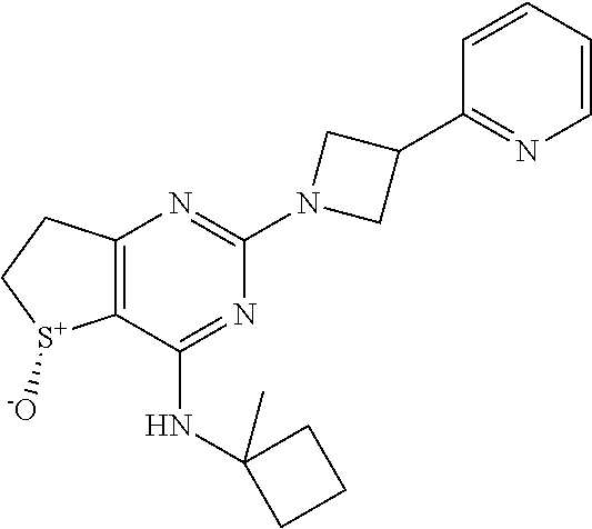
C12=C(C(NC3(C)CCC3)=NC(N3CC(C4=NC=CC=C4)C3)=N1)[S+]([-O])CC2
